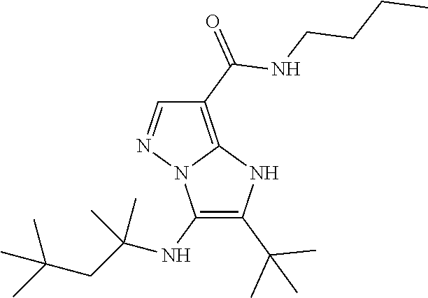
C1(NC(CC(C)(C)C)(C)C)=C(C(C)(C)C)NC2=C(C(=O)NCCCC)C=NN12
